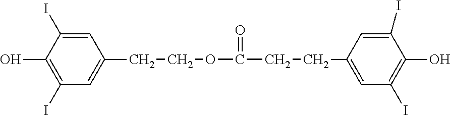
OC1=C(I)C=C(CCOC(CCC2=CC(I)=C(O)C(I)=C2)=O)C=C1I
